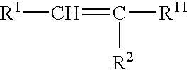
[R1]C=C([R11])[R2]
